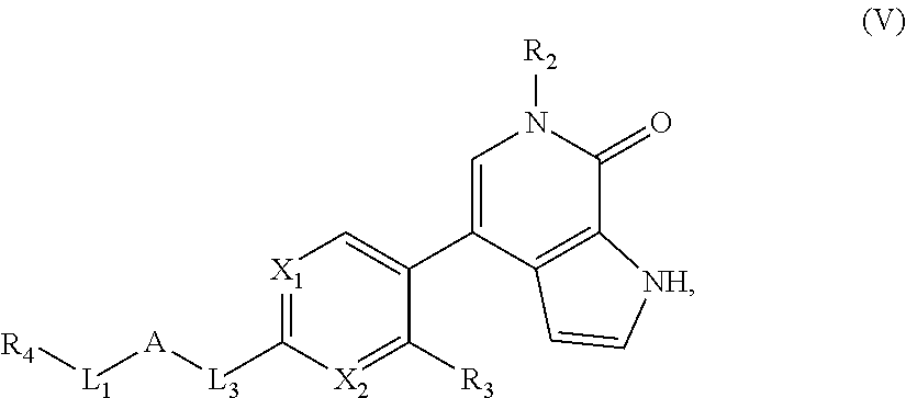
N1([R2])C=C(C2=C[X1]=C([L3][A][L1][R4])[X2]=C2[R3])C2=C(C1=O)[NH]C=C2
